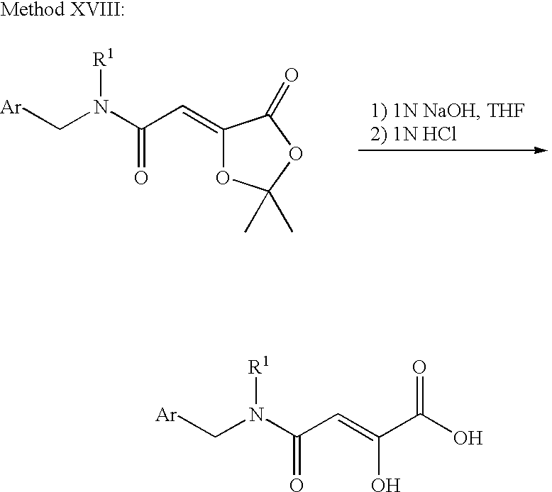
C(O)(=CC(=O)N(C[Ar])[R1])C(=O)O.C1(=CC(=O)N(C[Ar])[R1])OC(C)(C)OC1=O
